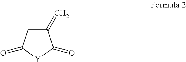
C1(=C)CC(=O)[Y]C1=O
